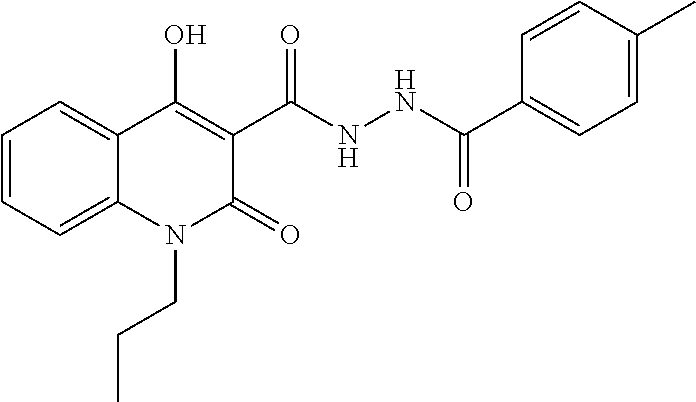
C1=CC=C2C(=C1)C(O)=C(C(NNC(C1=CC=C(C)C=C1)=O)=O)C(=O)N2CCC
